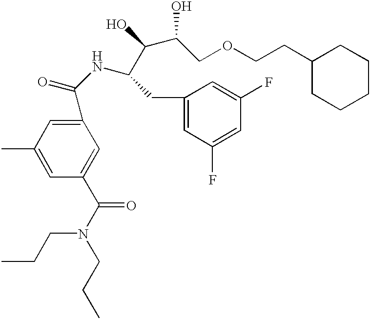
C1(C(NC(C(O)C(COCCC2CCCCC2)O)CC2=CC(F)=CC(F)=C2)=O)=CC(C)=CC(C(N(CCC)CCC)=O)=C1
